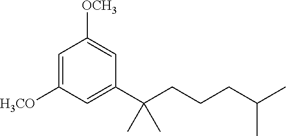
C1=C([H3CO])C=C(C(CCCC(C)C)(C)C)C=C1[OCH3]
